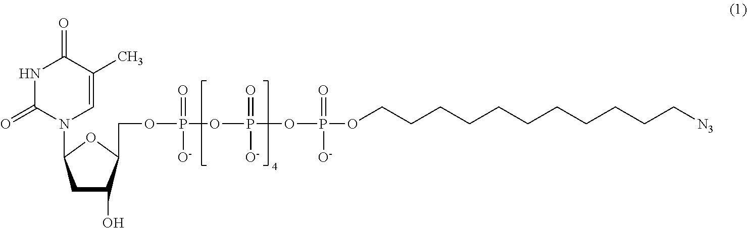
C1C(O)C(COP(=O)([O-])OP(=O)([O-])OP(OCCCCCCCCCCC[N3])(=O)[O-])OC1N1C=C(C)C(=O)NC1=O
